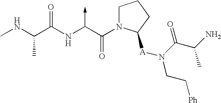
C(NC)(C(NC(C(N1CCCC1[A]N(CC[Ph])C(C(N)C)=O)=O)->C)=O)C
